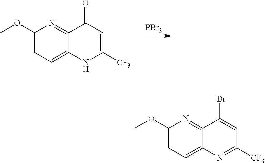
COC1=CC=C2C(=N1)C(=O)C=C([CF3])N2.[PBr3].COC1=CC=C2C(=N1)C(Br)=CC([CF3])=N2
